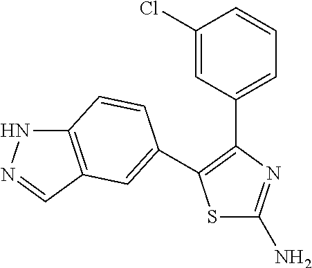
S1C(N)=NC(C2=CC=CC(Cl)=C2)=C1C1=CC2=C(NN=C2)C=C1
